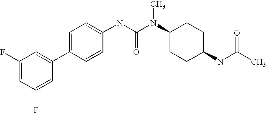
C1(F)=CC(F)=CC(C2=CC=C(NC(N(C3CCC(NC(C)=O)CC3)C)=O)C=C2)=C1
